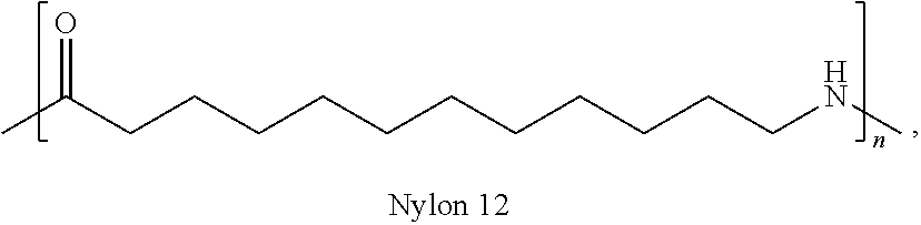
CC(CCCCCCCCCCCNC)=O
